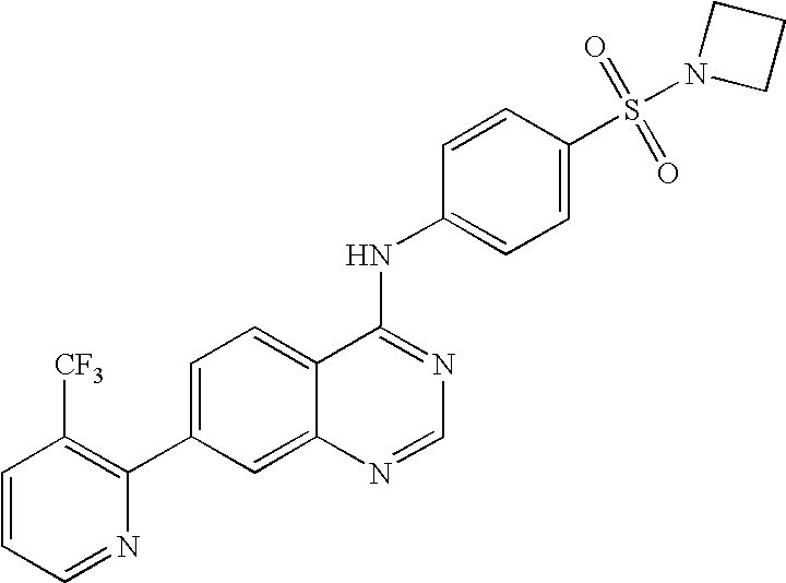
C1=CC=NC(C2=CC=C3C(=C2)N=CN=C3NC2=CC=C(S(=O)(=O)N3CCC3)C=C2)=C1[CF3]
